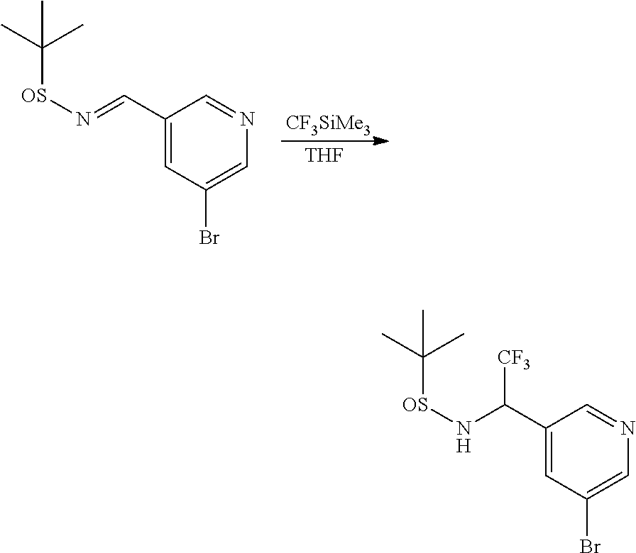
[CF3SiMe3].[THF].C1(C=N[OS]C(C)(C)C)=CC(Br)=CN=C1.C1(C(N[OS]C(C)(C)C)[CF3])=CC(Br)=CN=C1
